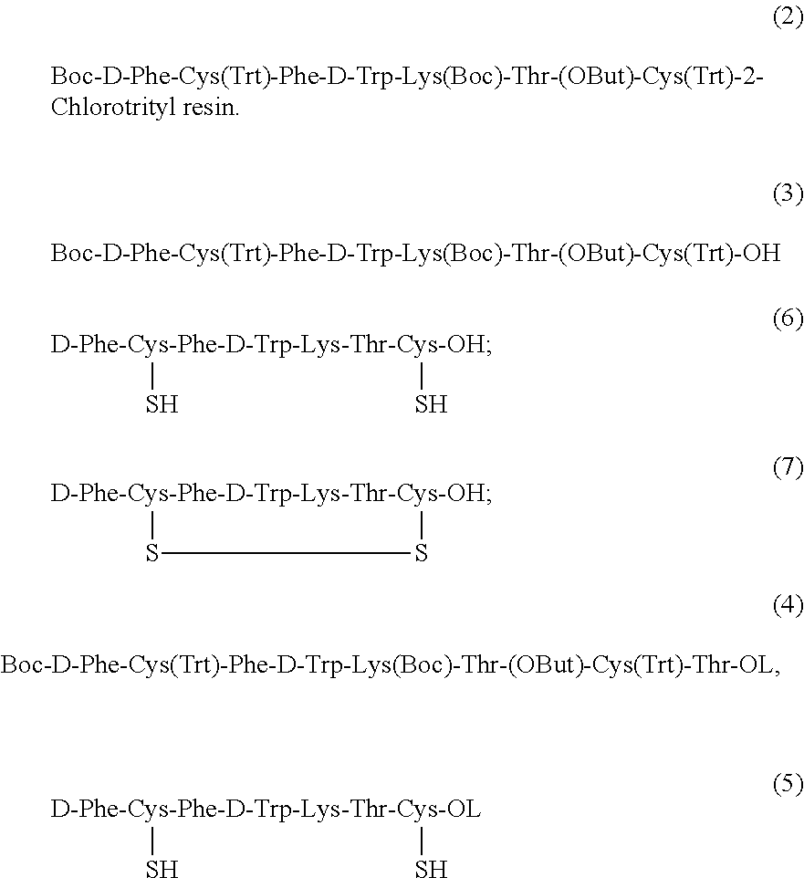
[D-Phe-Cys-Phe-D-Trp-Lys-Thr-Cys-OH](S)S.[D-Phe-Cys-Phe-D-Trp-Lys-Thr-Cys-OH]1SS1.[D-Phe-Cys-Phe-D-Trp-Lys-Thr-Cys-OL](S)S
